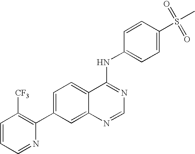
C1=CC=NC(C2=CC=C3C(=C2)N=CN=C3NC2=CC=C(S(=O)(=O)C)C=C2)=C1[CF3]
